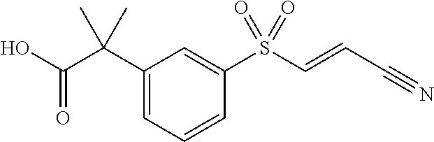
C1(C(C(O)=O)(C)C)=CC=CC(S(C=CC#N)(=O)=O)=C1
